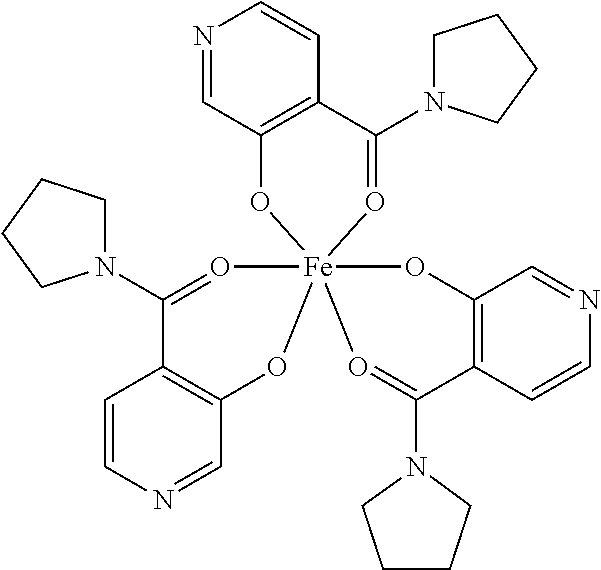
C12=C(C(N3CCCC3)=O[Fe]34(O1)(OC1=C(C=CN=C1)C(N1CCCC1)=O3)OC1=C(C=CN=C1)C(N1CCCC1)=O4)C=CN=C2
